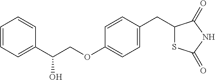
C1=CC=C(C(COC2=CC=C(CC3SC(=O)NC3=O)C=C2)O)C=C1
